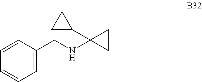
C1=CC(CNC2(C3CC3)CC2)=CC=C1
